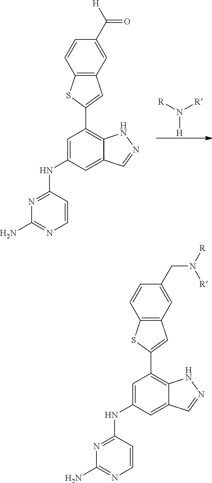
N([H])([R])[R].C1=C(NC2=NC(N)=NC=C2)C=C2C(=C1C1=CC3=C(S1)C=CC(C([H])=O)=C3)NN=C2.C1=C(NC2=NC(N)=NC=C2)C=C2C(=C1C1=CC3=C(S1)C=CC(CN([R])[R])=C3)NN=C2
